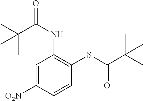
C1=C([O2N])C=CC(SC(C(C)(C)C)=O)=C1NC(=O)C(C)(C)C
